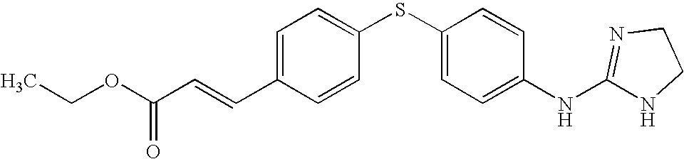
C1=C(C=CC(OCC)=O)C=CC(SC2=CC=C(NC3=NCCN3)C=C2)=C1
